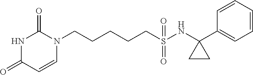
C(CCCS(NC1(C2=CC=CC=C2)CC1)(=O)=O)CN1C(=O)NC(=O)C=C1
